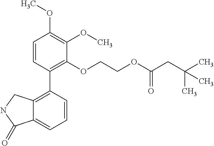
C1=CC(C2=C3C(=CC=C2)C(=O)NC3)=C(OCCOC(CC(C)(C)C)=O)C(OC)=C1OC
